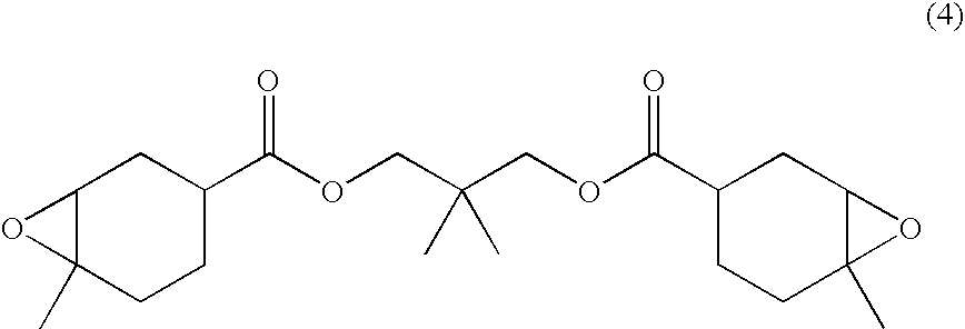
C12C(C)(CCC(C(OCC(COC(C3CCC4(C)C(C3)O4)=O)(C)C)=O)C1)O2
